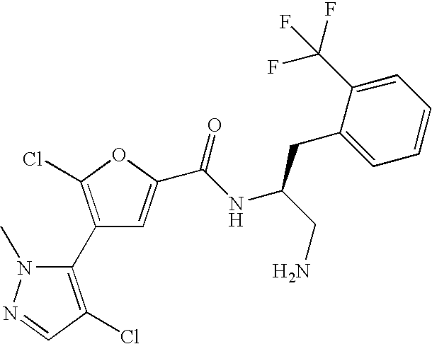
C1(C2=C(Cl)C=NN2C)=C(Cl)OC(C(NC(CC2=CC=CC=C2C(F)(F)F)CN)=O)=C1
